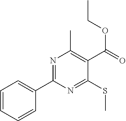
C1=CC=CC(C2=NC(C)=C(C(=O)OCC)C(SC)=N2)=C1
